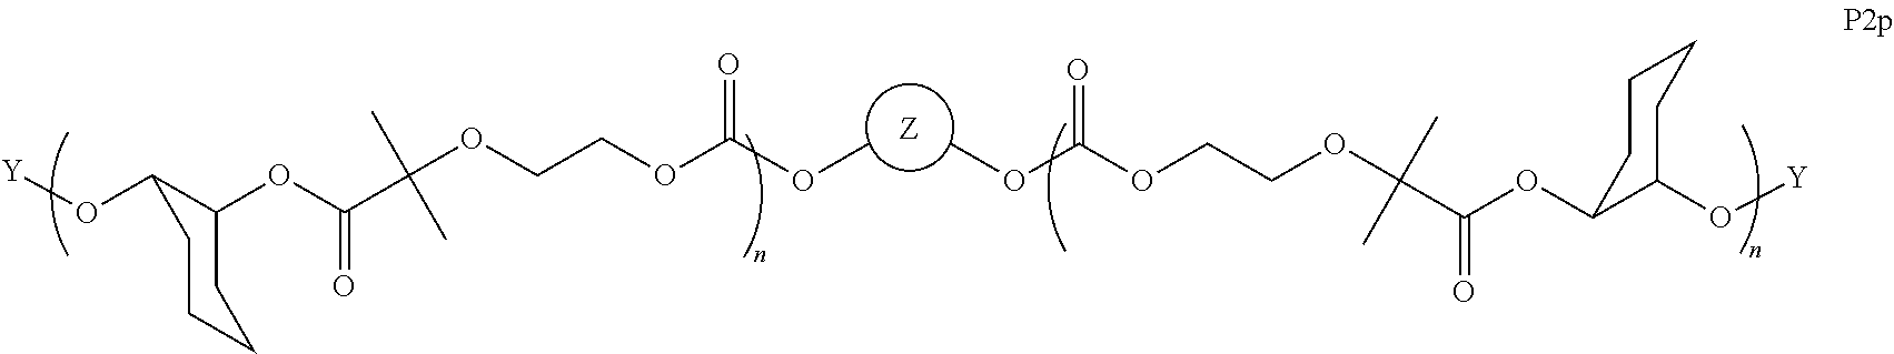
O(C1C(OC(C(OCCOC(OC)=O)(C)C)=O)CCCC1)[Y].[Z].O(C1C(OC(C(OCCOC(OC)=O)(C)C)=O)CCCC1)[Y]
